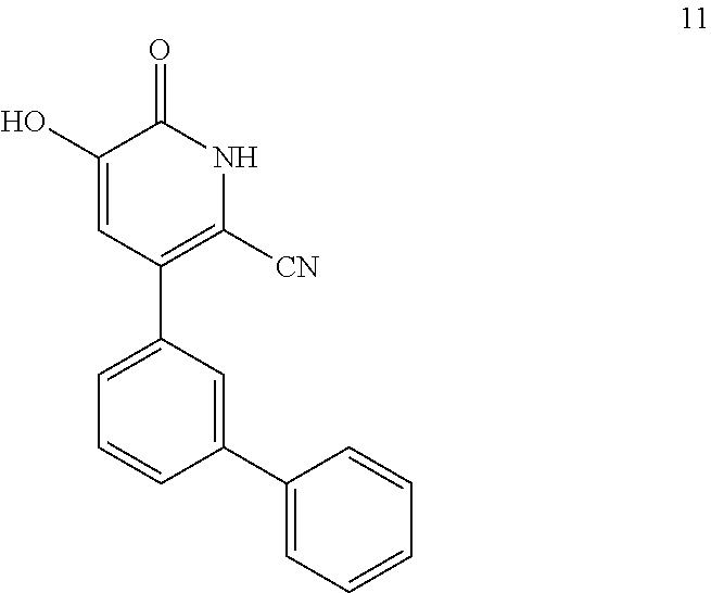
C1(O)=CC(C2=CC=CC(C3=CC=CC=C3)=C2)=C([CN])NC1=O
